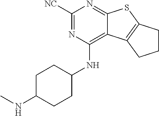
C1([NC])=NC(NC2CCC(NC)CC2)=C2C(=N1)SC1=C2CCC1
